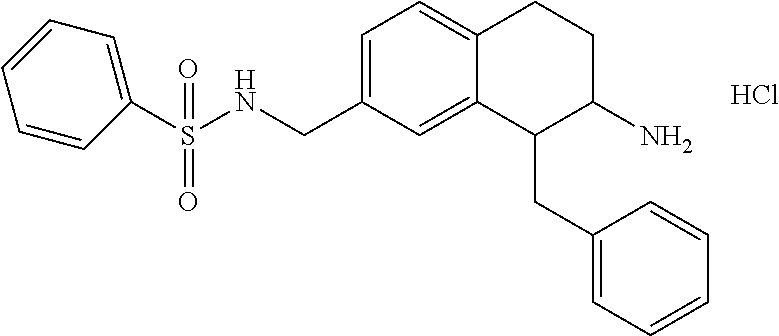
C1=C(CNS(C2=CC=CC=C2)(=O)=O)C=C2C(=C1)CCC(N)C2CC1=CC=CC=C1.Cl
